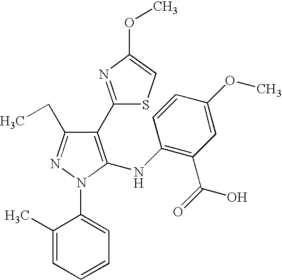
C1(C2=NC(OC)=CS2)=C(NC2=C(C(=O)O)C=C(OC)C=C2)N(C2=CC=CC=C2C)N=C1CC
